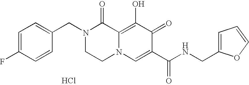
C1=C(F)C=CC(CN2CCN3C(=C(O)C(=O)C(C(=O)NCC4=CC=CO4)=C3)C2=O)=C1.Cl
